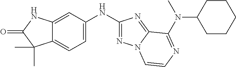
C1=C(NC2=NN3C(=N2)C(N(C)C2CCCCC2)=NC=C3)C=C2C(=C1)C(C)(C)C(=O)N2
